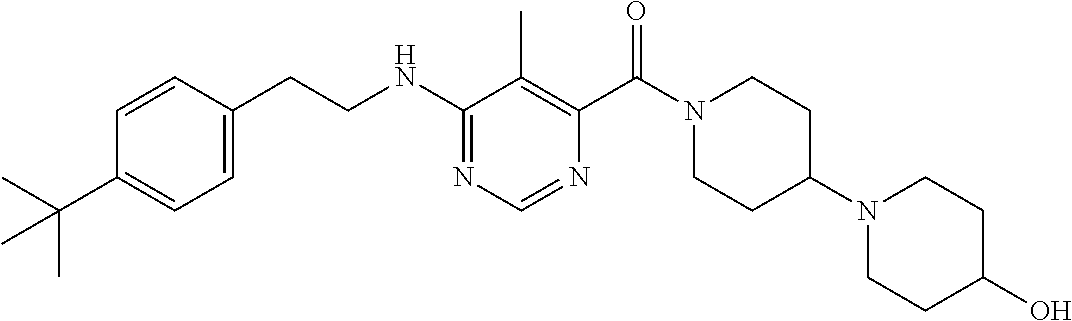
N(C1=NC=NC(C(N2CCC(N3CCC(O)CC3)CC2)=O)=C1C)CCC1=CC=C(C(C)(C)C)C=C1
